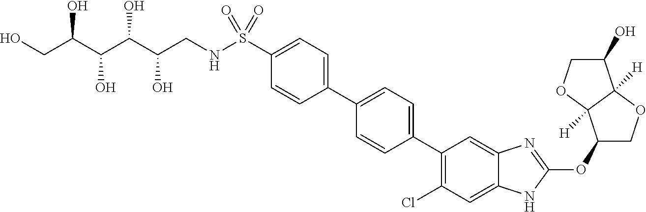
S(C1=CC=C(C2=CC=C(C3=C(Cl)C=C4C(=C3)N=C(OC3COC5([H])C3([H])OCC5O)N4)C=C2)C=C1)(NCC(C(C(C(CO)O)O)O)O)(=O)=O
